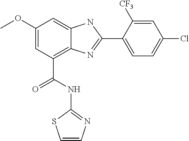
COC1=CC(C(NC2=NC=CS2)=O)=C2C(=C1)NC(C1=CC=C(Cl)C=C1[CF3])=N2
